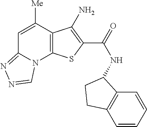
N(C(=O)C1=C(N)C2=C(N3C(=NN=C3)C=C2[Me])S1)C1C2=C(C=CC=C2)CC1
